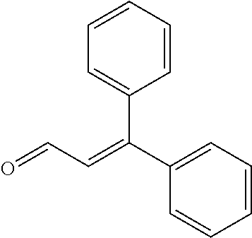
C(=C(C1=CC=CC=C1)C1=CC=CC=C1)C=O
